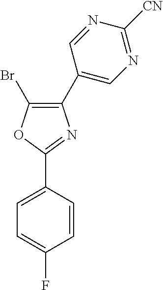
C1(Br)=C(C2=CN=C([CN])N=C2)N=C(C2=CC=C(F)C=C2)O1
